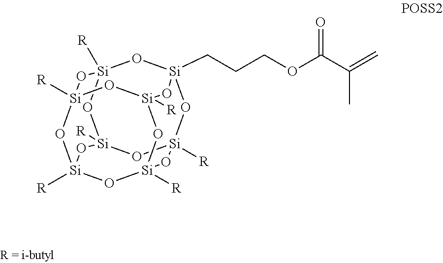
C(CCOC(C(=C)C)=O)[Si]12O[Si]3([R])O[Si]4([R])O[Si]([R])(O1)O[Si]1([R])O[Si]([R])(O[Si]([R])(O[Si]([R])(O1)O4)O3)O2
